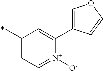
C1(C)=CC=[N+]([O-])C(C2=COC=C2)=C1
